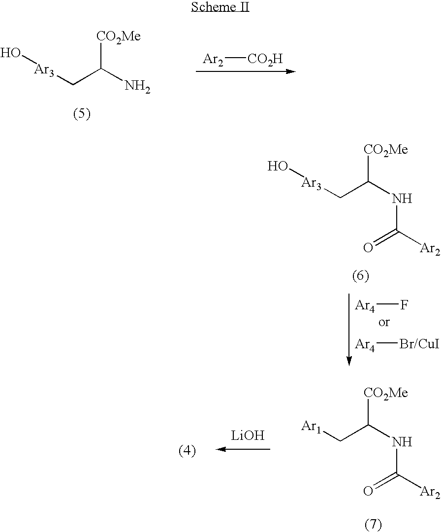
C(C(N)[CO2Me])[Ar3]O.[Ar2][CO2H].C(C(NC(=O)[Ar2])[CO2Me])[Ar3]O.[Ar4]F.[Ar4][Br/CuI].[LiOH].C(C(NC(=O)[Ar2])[CO2Me])[Ar1]
